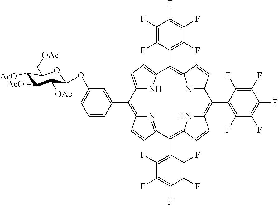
C12=CC=C(N1)C(C1=C(F)C(F)=C(F)C(F)=C1F)=C1N=C(C=C1)C(C1=C(F)C(F)=C(F)C(F)=C1F)=C1NC(=C(C3=C(F)C(F)=C(F)C(F)=C3F)C3=NC(=C2C2=CC(OC4C([OAc])C([AcO])C([AcO])C(C[OAc])O4)=CC=C2)C=C3)C=C1
